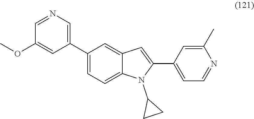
C1=C(OC)C=NC=C1C1=CC=C2C(=C1)C=C(C1=CC=NC(C)=C1)N2C1CC1
